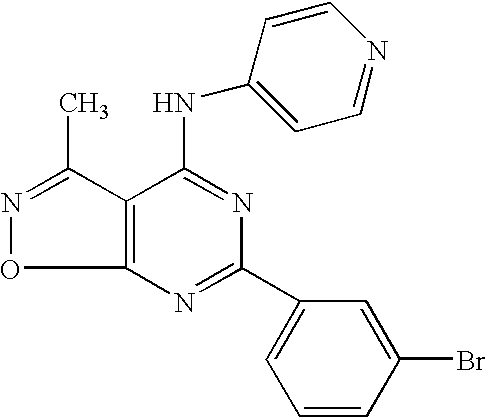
N1=C(C)C2=C(O1)N=C(C1=CC=CC(Br)=C1)N=C2NC1=CC=NC=C1
